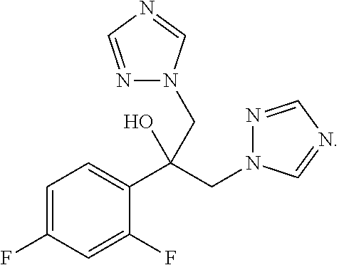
C1=C(F)C=C(F)C(C(CN2N=CN=C2)(O)CN2N=CN=C2)=C1
